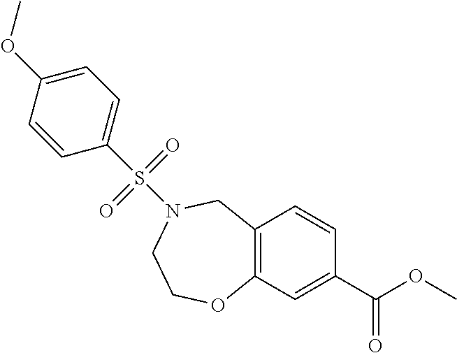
C12=C(C=C(C(OC)=O)C=C1)OCCN(S(C1=CC=C(OC)C=C1)(=O)=O)C2
